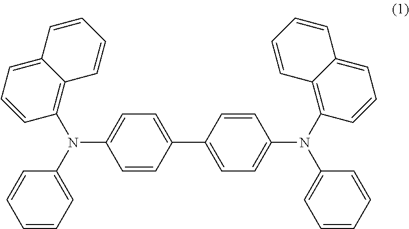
C1=CC(C2=CC=C(N(C3=CC=CC=C3)C3=C4C(=CC=C3)C=CC=C4)C=C2)=CC=C1N(C1=CC=CC=C1)C1=C2C(=CC=C1)C=CC=C2
